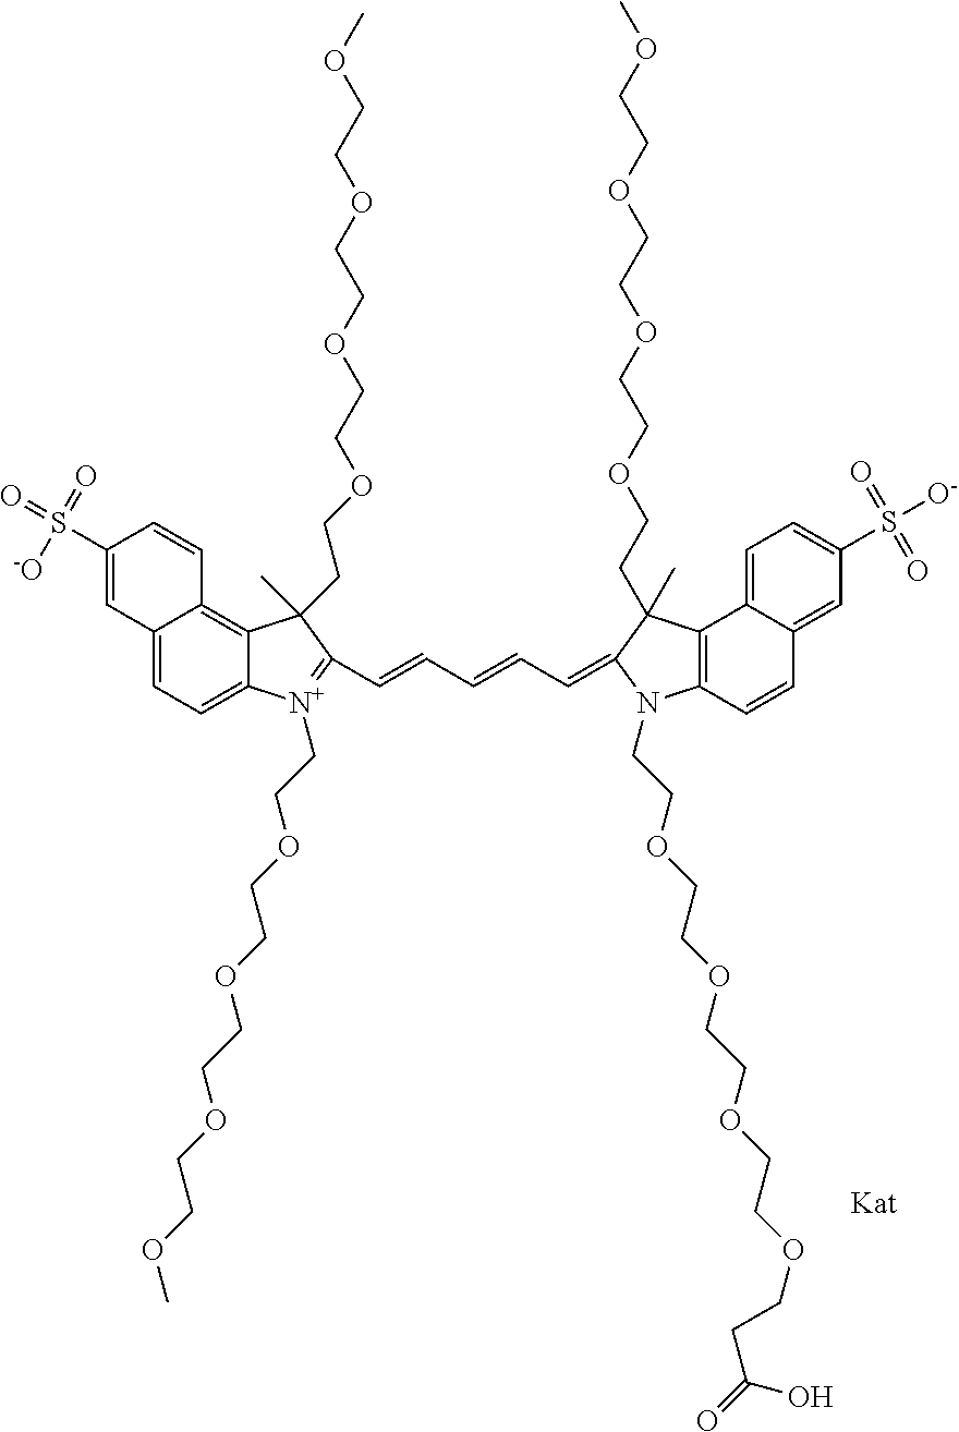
C12=CC=C3C(=C1C=CC(S(=O)(=O)[-O])=C2)C(CCOCCOCCOCCOC)(C)C(C=CC=CC=C1C(C)(CCOCCOCCOCCOC)C2=C(C=CC4=CC(S([O-])(=O)=O)=CC=C42)N1CCOCCOCCOCCOCCC(=O)O)=[N+]3CCOCCOCCOCCOC
